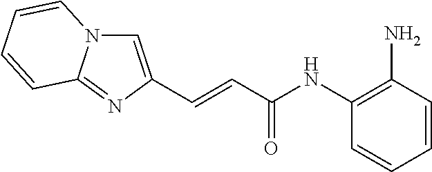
C1=CC=CC(N)=C1NC(C=CC1=CN2C(=N1)C=CC=C2)=O
